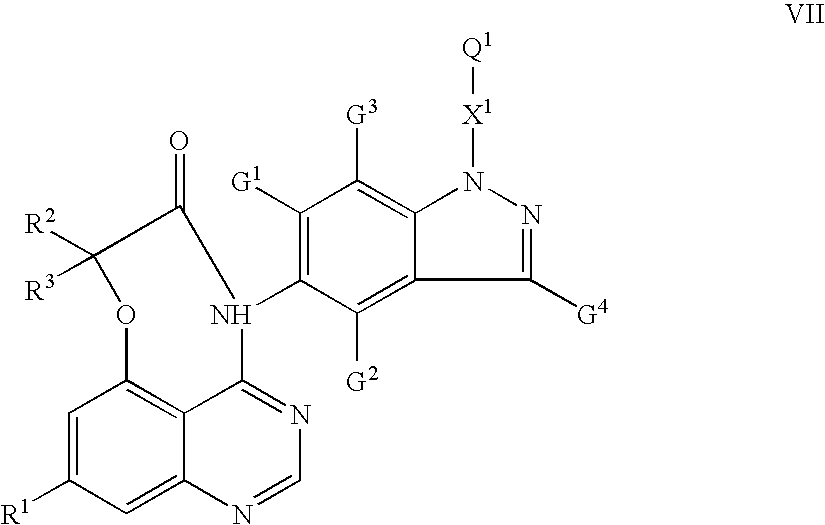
C1=C([R1])C=C2C3=C1OC([R3])([R2])C(=O)N(C1=C([G1])C([G3])=C4C(=C1[G2])C([G4])=NN4[X1][Q1])C3=NC=N2
